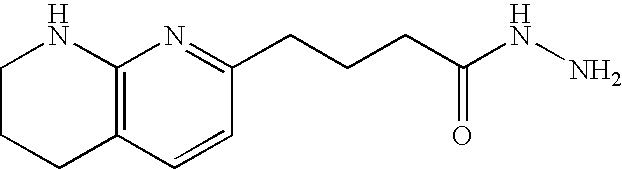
C1CCC2=C(N1)N=C(CCCC(NN)=O)C=C2
